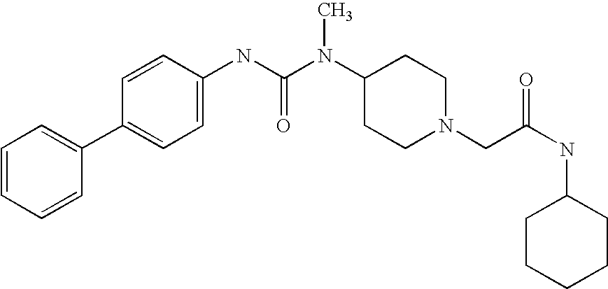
C1=CC=CC(C2=CC=C(NC(N(C3CCN(CC(NC4CCCCC4)=O)CC3)C)=O)C=C2)=C1
